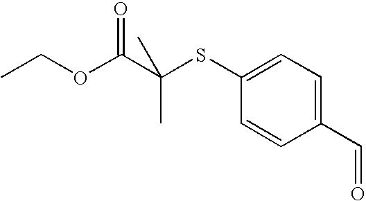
CCOC(C(SC1=CC=C(C=O)C=C1)(C)C)=O
